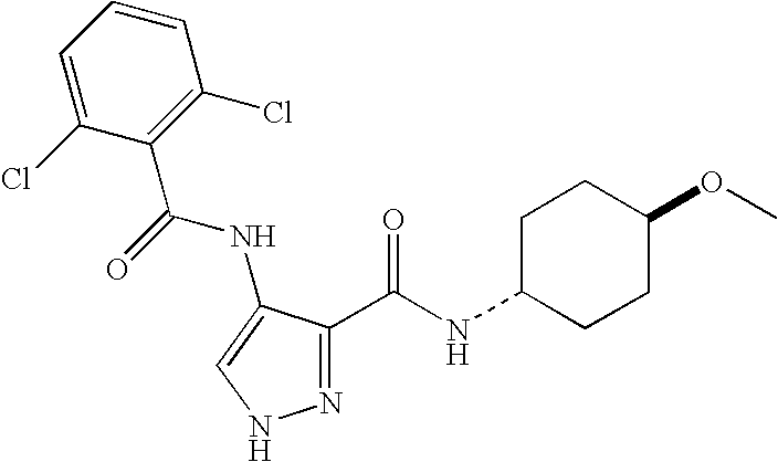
C1=C(Cl)C(C(NC2=CNN=C2C(=O)NC2CCC(OC)CC2)=O)=C(Cl)C=C1
